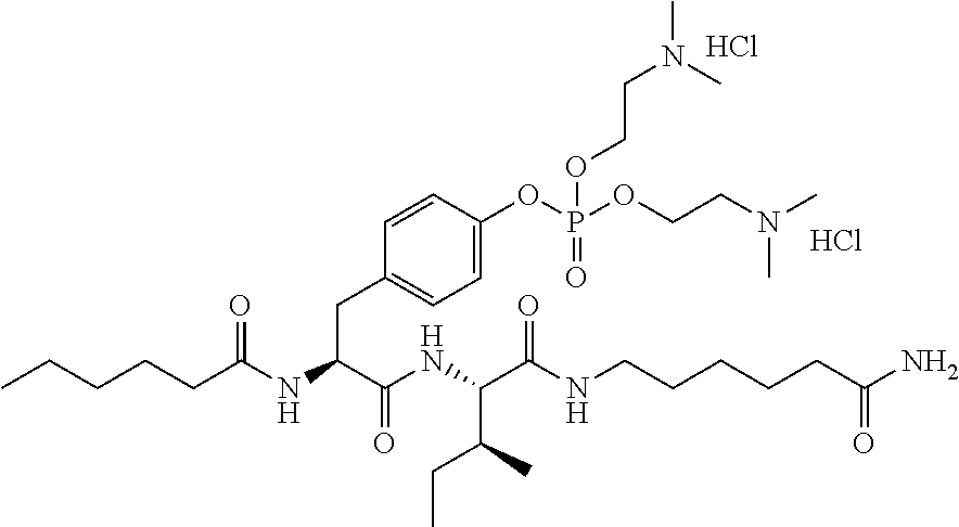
CCCCCC(NC(C(NC(C(NCCCCCC(N)=O)=O)C(C)CC)=O)CC1=CC=C(OP(OCCN(C)C)(=O)OCCN(C)C)C=C1)=O.Cl.Cl
